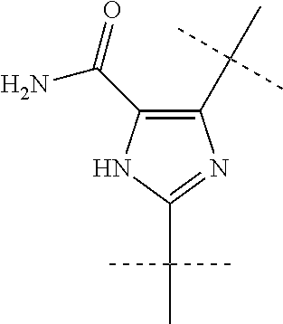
C1(C(C)(C)C)=C(C(=O)N)NC(C(C)(C)C)=N1
